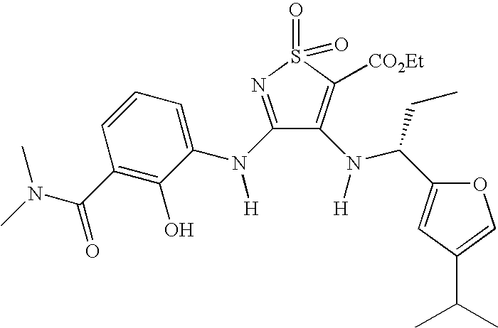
N(C(C1=C(O)C(N(C2=NS(=O)(=O)C([CO2Et])=C2N([H])C(CC)C2=CC(C(C)C)=CO2)[H])=CC=C1)=O)(C)C
